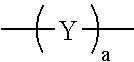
C[Y]C
